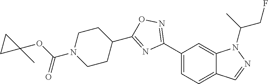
C1(C2=NOC(C3CCN(C(OC4(C)CC4)=O)CC3)=N2)=CC=C2C(=C1)N(C(CF)C)N=C2
